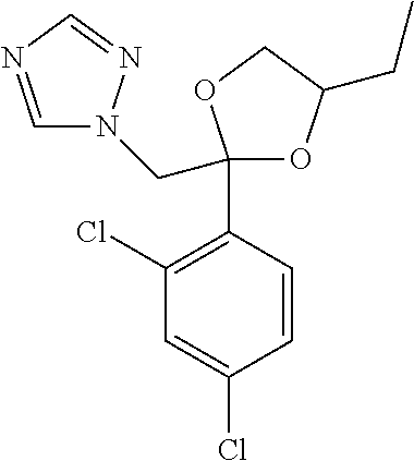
C1=NC=NN1CC1(C2=C(Cl)C=C(Cl)C=C2)OC(CC)CO1
